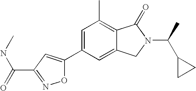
C1=C(C2=CC(C(=O)NC)=NO2)C=C2C(=C1C)C(=O)N(C(C)C1CC1)C2
